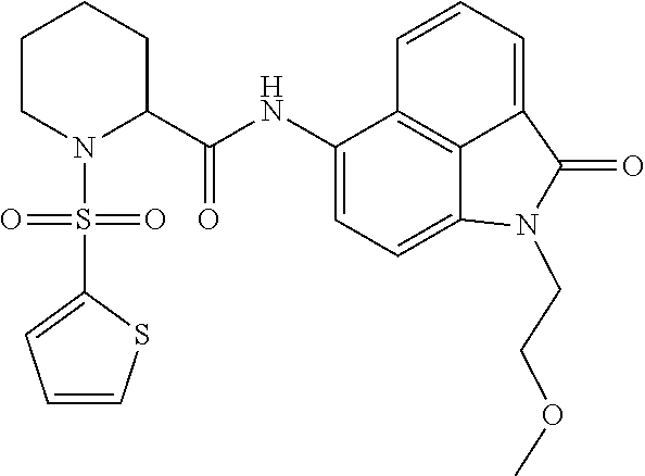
C1(NC(C2CCCCN2S(=O)(C2=CC=CS2)=O)=O)=CC=C2C3=C1C=CC=C3C(=O)N2CCOC
